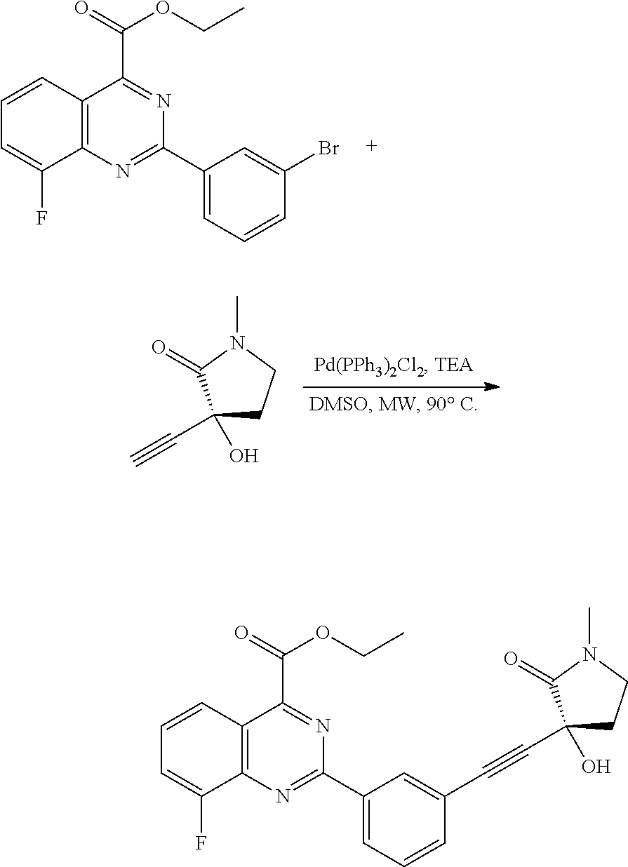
C1=CC2=C(C(F)=C1)N=C(C1=CC=CC(Br)=C1)N=C2C(=O)OCC.C#CC1(O)CCN(C)C1=O.C1=C(C2=NC3=C(C(C(=O)OCC)=N2)C=CC=C3F)C=C(C#CC2(O)CCN(C)C2=O)C=C1
